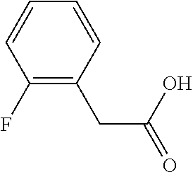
OC(=O)CC1=C(F)C=CC=C1
